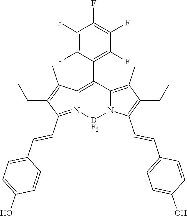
C1(F)=C(F)C(C2=C3N(=C(C=CC4=CC=C(O)C=C4)C(CC)=C3C)[BF2]N3C2=C(C)C(CC)=C3C=CC2=CC=C(O)C=C2)=C(F)C(F)=C1F
